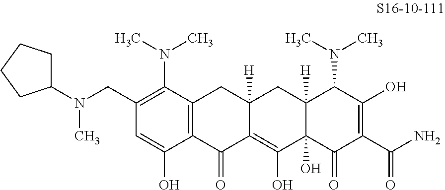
C12=C(C(N(C)C)=C(CN(C3CCCC3)C)C=C1O)CC1([H])C(=C(O)C3(O)C([H])(C1)C(N(C)C)C(O)=C(C(N)=O)C3=O)C2=O
